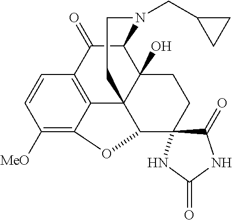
C1(=O)C2C3(O)C4(C5=C1C=CC([MeO])=C5OC4C1(CC3)C(=O)NC(=O)N1)CCN2CC1CC1
